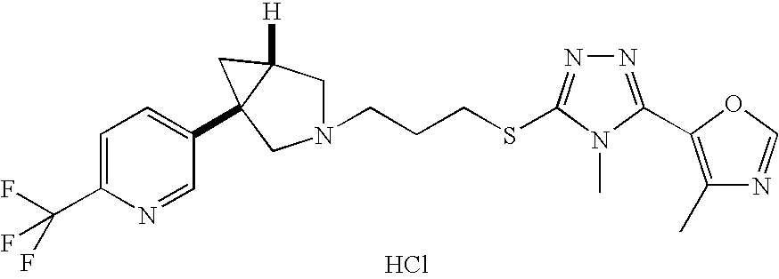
Cl.C(N1CC2([H])C(C3=CC=C(C(F)(F)F)N=C3)(C1)C2)CCSC1=NN=C(C2=C(C)N=CO2)N1C
